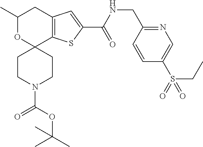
C1(C)OC2(C3=C(C1)C=C(C(=O)NCC1=NC=C(S(CC)(=O)=O)C=C1)S3)CCN(C(OC(C)(C)C)=O)CC2
